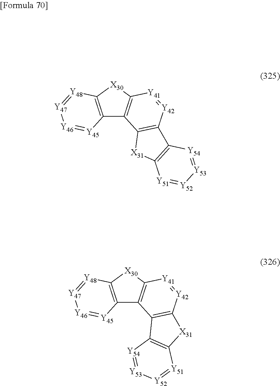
C12=C([X30]C3=C1C1=C([Y42]=[Y41]3)C3=C([X31]1)[Y51]=[Y52][Y53]=[Y54]3)[Y48]=[Y47][Y46]=[Y45]2.C12=C([X30]C3=C1C1=C([Y42]=[Y41]3)[X31]C3=C1[Y54]=[Y53][Y52]=[Y51]3)[Y48]=[Y47][Y46]=[Y45]2
